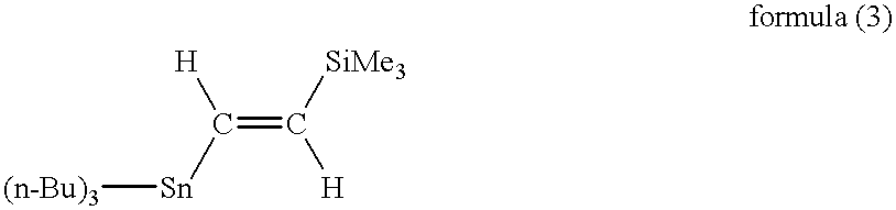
[(n-Bu)3][Sn]C([H])=C([SiMe3])[H]
